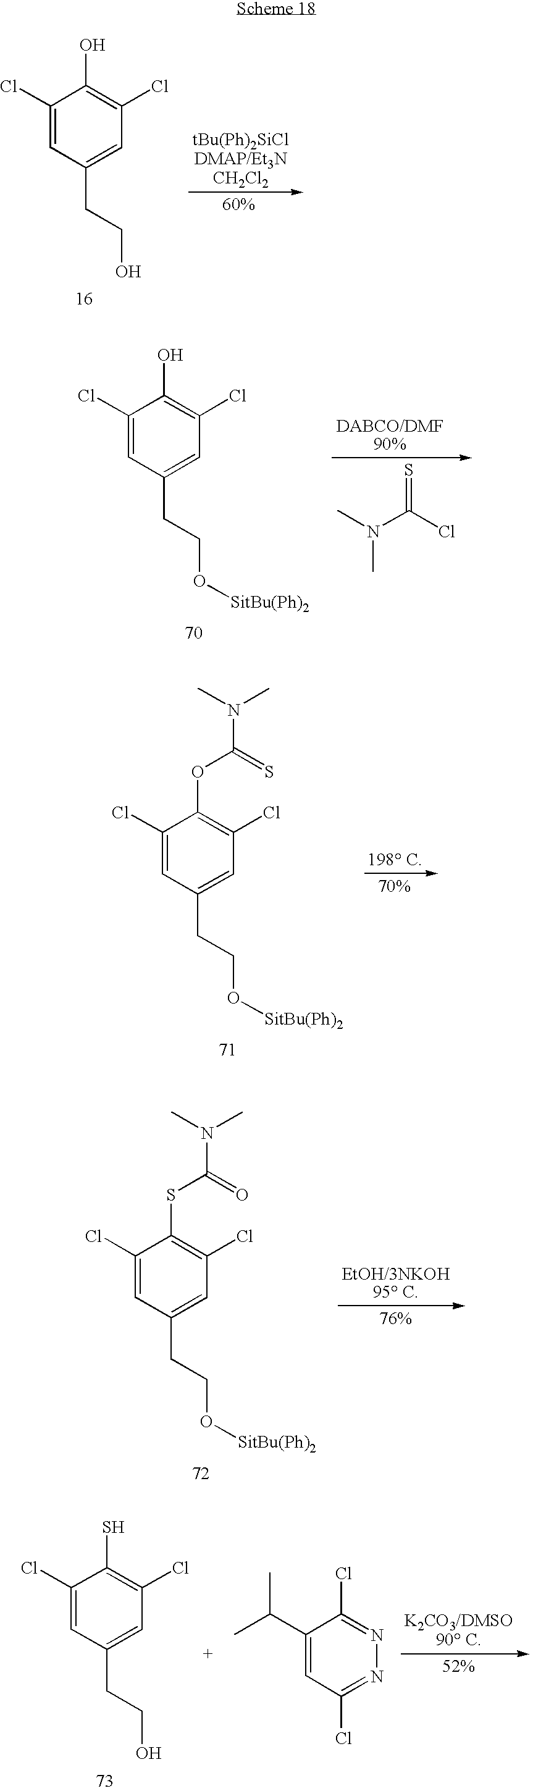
C1(Cl)=CC(CCO)=CC(Cl)=C1O.CN(C(Cl)=S)C.C1(Cl)=CC(CCO[SitBu(Ph)2])=CC(Cl)=C1O.C1(Cl)=CC(CCO[SitBu(Ph)2])=CC(Cl)=C1OC(=S)N(C)C.C1(Cl)=CC(CCO[SitBu(Ph)2])=CC(Cl)=C1SC(=O)N(C)C.C1(Cl)=CC(CCO)=CC(Cl)=C1S.C1(C(C)C)=CC(Cl)=NN=C1Cl
